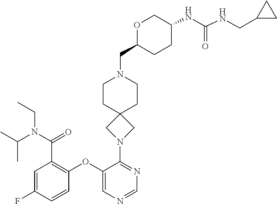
C(N(C(C1=C(OC2=CN=CN=C2N2CC3(C2)CCN(CC2CCC(NC(=O)NCC4CC4)CO2)CC3)C=CC(F)=C1)=O)CC)(C)C
